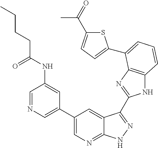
C1(C2=CN=CC(NC(CCCC)=O)=C2)=CN=C2C(=C1)C(C1=NC3=C(N1)C=CC=C3C1=CC=C(C(=O)C)S1)=NN2
